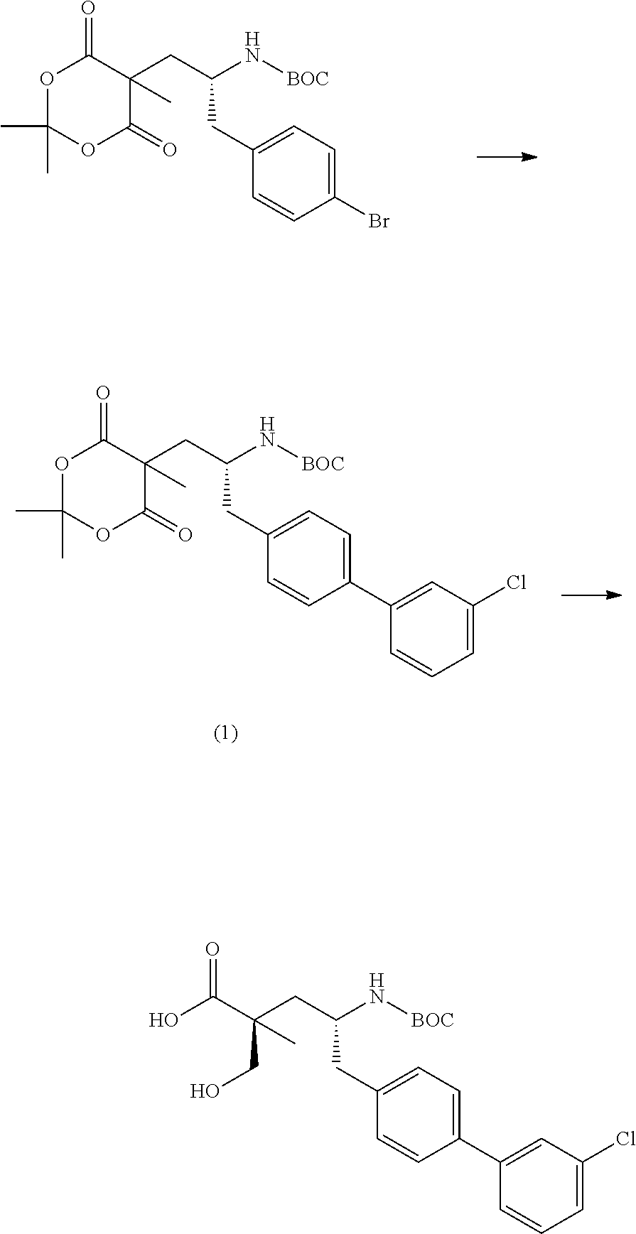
C1(CC(N[BOC])CC2(C)C(=O)OC(C)(C)OC2=O)=CC=C(C2=CC(Cl)=CC=C2)C=C1.C1(CC(N[BOC])CC(C(=O)O)(CO)C)=CC=C(C2=CC(Cl)=CC=C2)C=C1.C1(CC(N[BOC])CC2(C)C(=O)OC(C)(C)OC2=O)=CC=C(Br)C=C1
